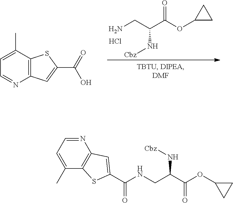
C1(C)=CC=NC2=C1SC(C(=O)O)=C2.NCC(C(=O)OC1CC1)N[Cbz].Cl.C1(C)=CC=NC2=C1SC(C(=O)NCC(C(=O)OC1CC1)N[Cbz])=C2
